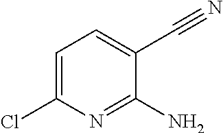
C1=C(Cl)N=C(N)C(C#N)=C1
